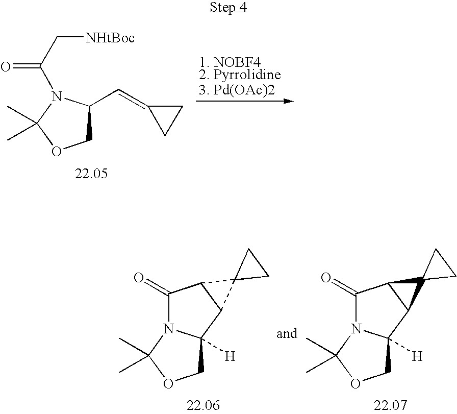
C(=C1CC1)C1COC(C)(C)N1C(=O)C[NHtBoc].[1. NOBF42. Pyrrolidine3. Pd(OAc)2].C1C2([H])N(C(C)(C)O1)C(=O)C1C2C12CC2.C1C2([H])N(C(C)(C)O1)C(=O)C1C2C12CC2
